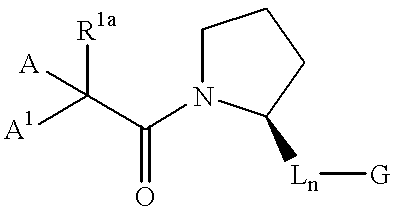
C(C(N1CCCC1[Ln][G])=O)([A1])([R1a])[A]
